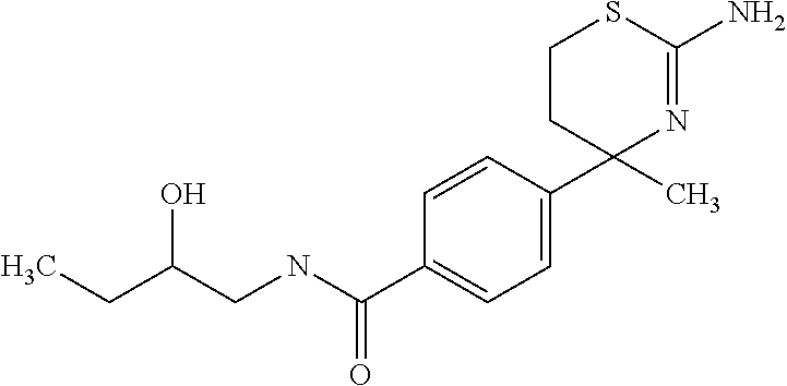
C1=CC(C2(C)N=C(N)SCC2)=CC=C1C(NCC(CC)O)=O
